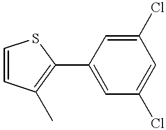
C1(C2=C(C)C=CS2)=CC(Cl)=CC(Cl)=C1
